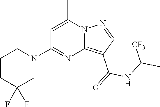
C12=C(C(=O)NC(C)[CF3])C=NN1C(C)=CC(N1CCCC(F)(F)C1)=N2
